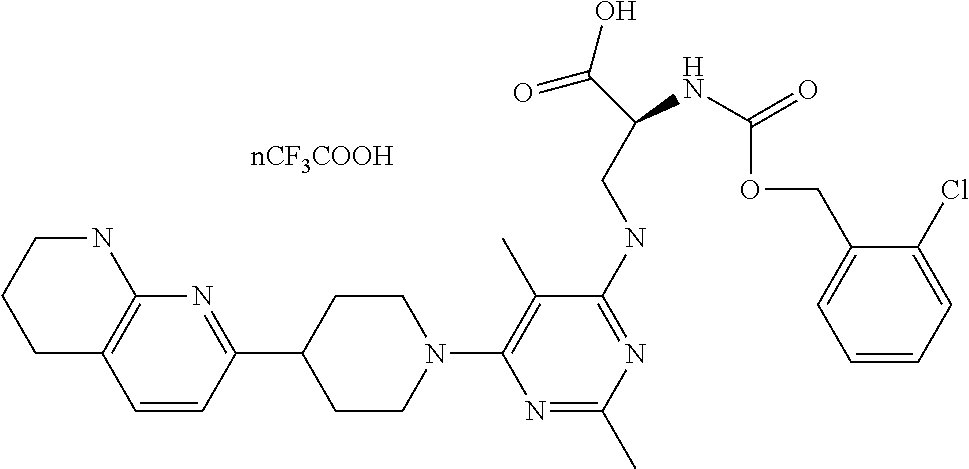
C1C2=C(NCC1)N=C(C1CCN(C3=C(C)C(NCC(C(=O)O)NC(OCC4=CC=CC=C4Cl)=O)=NC(C)=N3)CC1)C=C2
